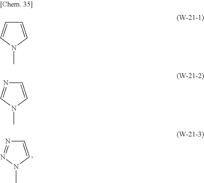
C1=CN(C)N=N1.C1=CN(C)C=C1.C1=CN(C)C=N1
